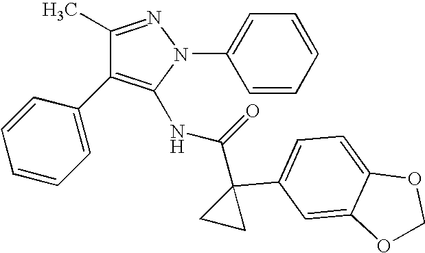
C1(C)=NN(C2=CC=CC=C2)C(NC(=O)C2(C3=CC=C4C(=C3)OCO4)CC2)=C1C1=CC=CC=C1
